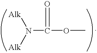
N(C(OC)=O)([Alk])[Alk]
